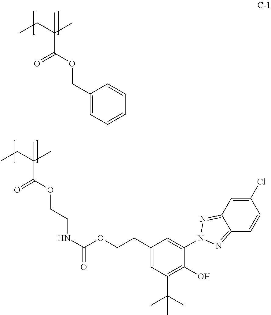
CCC(C)(C(OCC1=CC=CC=C1)=O)C.CCC(C)(C(OCCNC(=O)OCCC1=CC(C(C)(C)C)=C(O)C(N2N=C3C(=N2)C=CC(Cl)=C3)=C1)=O)C
